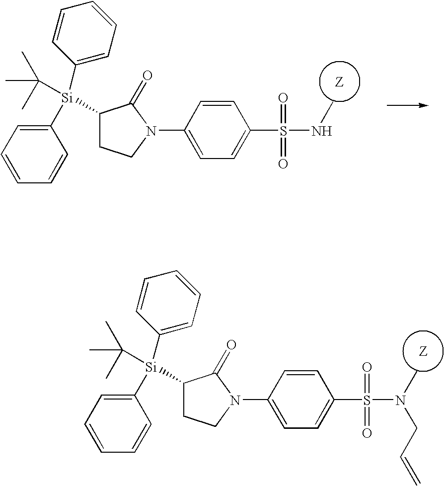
C1([Si](C2=CC=CC=C2)(C(C)(C)C)C2CCN(C3=CC=C(S(=O)(=O)N(C)CC=C)C=C3)C2=O)=CC=CC=C1.C1([Si](C2=CC=CC=C2)(C(C)(C)C)C2CCN(C3=CC=C(S(=O)(=O)NC)C=C3)C2=O)=CC=CC=C1
